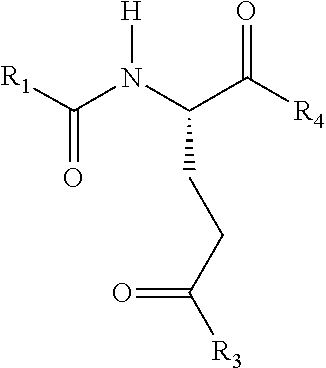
[R1]C(N(C(C(=O)[R4])CCC([R3])=O)[H])=O
